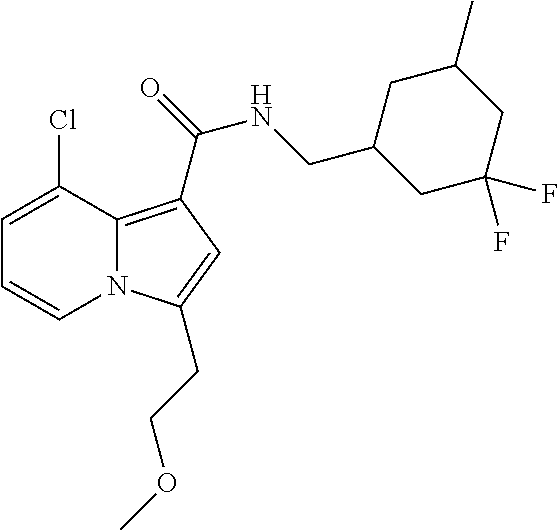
C1=C(Cl)C2=C(C(=O)NCC3CC(F)(F)CC(C)C3)C=C(CCOC)N2C=C1
